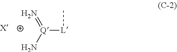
[Q]([L]C)(N)=N
